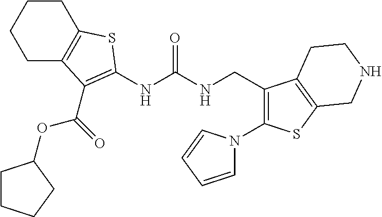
C1CC2=C(CC1)C(C(OC1CCCC1)=O)=C(NC(NCC1=C(N3C=CC=C3)SC3=C1CCNC3)=O)S2
